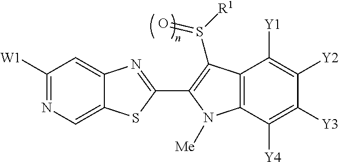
C1([W1])=NC=C2C(=C1)N=C(C1=C(S(=O)[R1])C3=C(C([Y4])=C([Y3])C([Y2])=C3[Y1])N1[Me])S2
